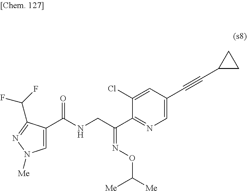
C1=C(C(NCC(C2=NC=C(C#CC3CC3)C=C2Cl)=NOC([Me])[Me])=O)C(C(F)F)=NN1[Me]
